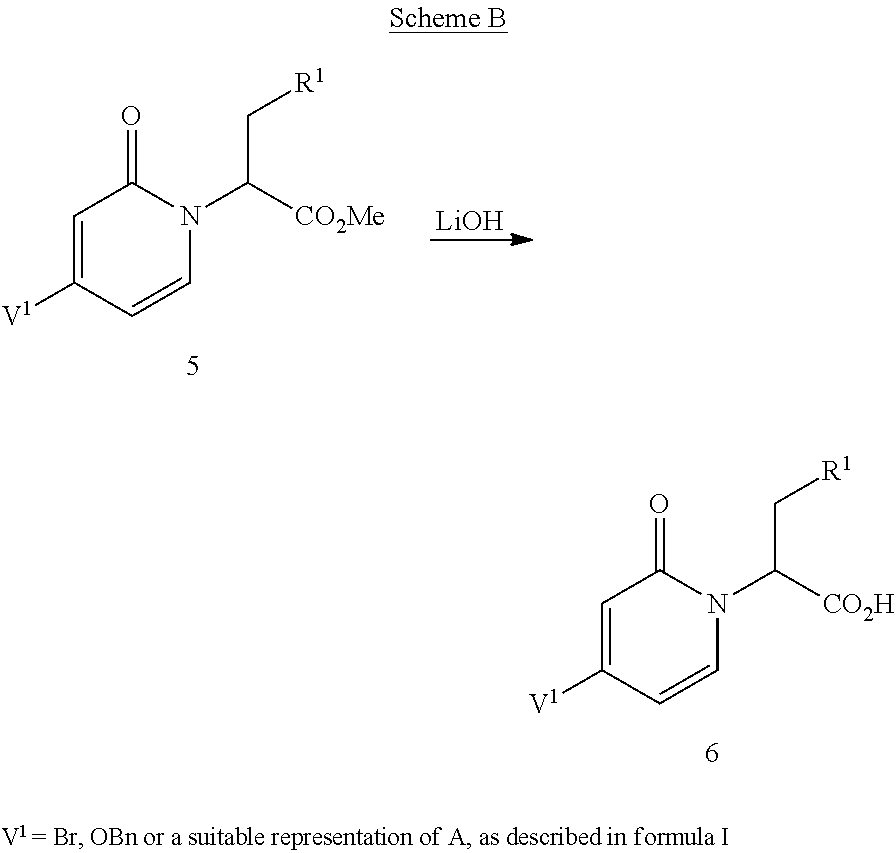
C1=C([V1])C=CN(C([CO2Me])C[R1])C1=O.[LiOH].C1=C([V1])C=CN(C([CO2H])C[R1])C1=O
